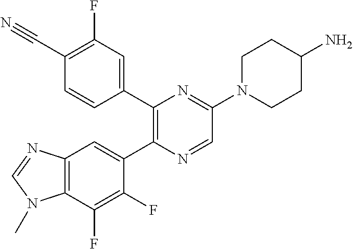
C12=C(C(F)=C(F)C(C3=C(C4=CC(F)=C(C#N)C=C4)N=C(N4CCC(N)CC4)C=N3)=C1)N(C)C=N2
